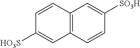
C12=C(C=CC([SO3H])=C1)C=C([HO3S])C=C2
